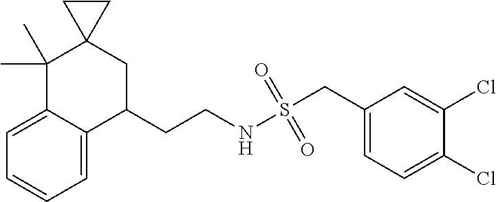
C1=C2C(=CC=C1)C(CCNS(CC1=CC=C(Cl)C(Cl)=C1)(=O)=O)CC1(C2(C)C)CC1
